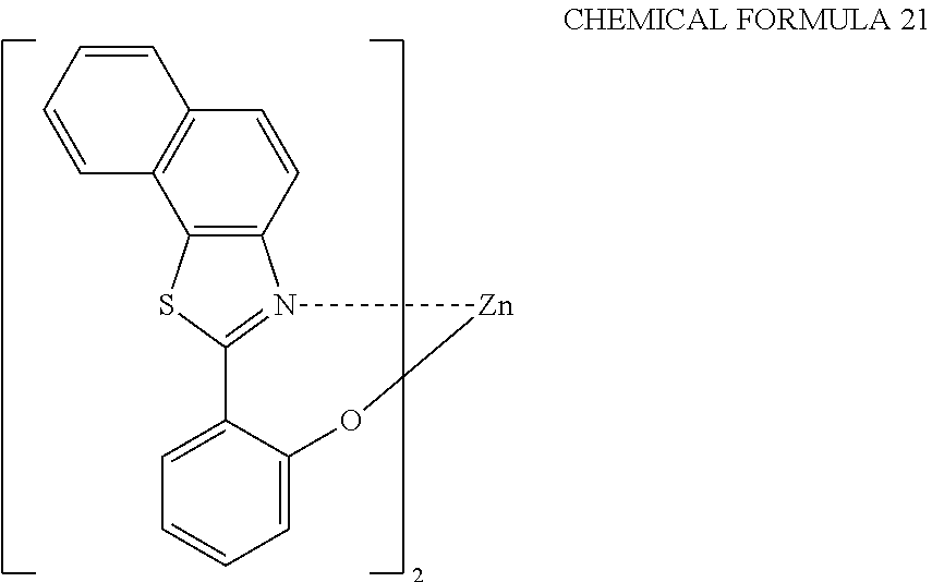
C1=CC=CC2=C1C1=C(C=C2)N2=C(S1)C1=CC=CC=C1O[Zn]2
